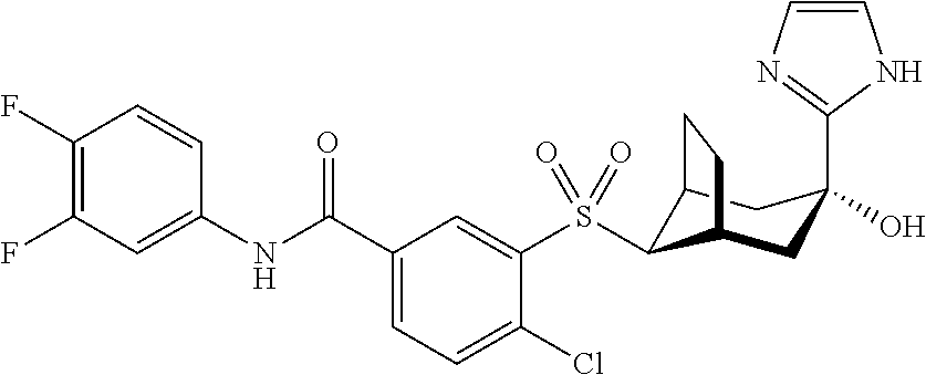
C1(F)=C(F)C=C(NC(C2=CC=C(Cl)C(S(=O)(=O)C3C4CC(C5=NC=CN5)(O)CC3CC4)=C2)=O)C=C1
